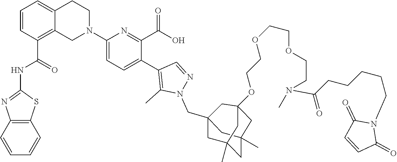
C12=C(C=CC=C1)SC(NC(C1=C3C(=CC=C1)CCN(C1=CC=C(C4=C(C)N(CC56CC7(C)CC(C)(C5)CC(OCCOCCOCCN(C(CCCCCN5C(=O)C=CC5=O)=O)C)(C6)C7)N=C4)C(C(O)=O)=N1)C3)=O)=N2
